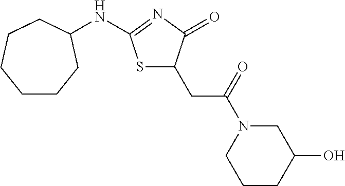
S1C(CC(N2CCCC(O)C2)=O)C(=O)N=C1NC1CCCCCC1
